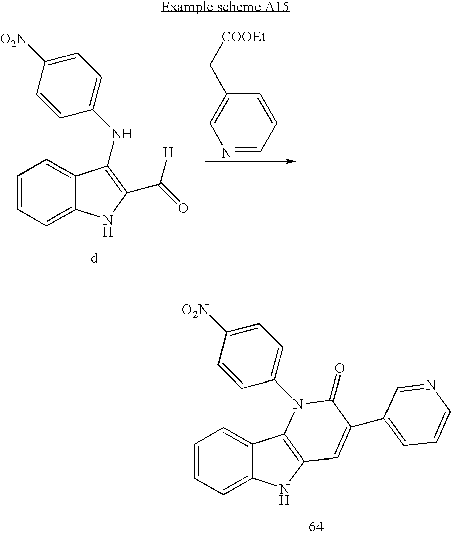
C1=C(C[COOEt])C=CC=N1.C1=CC=C2C(=C1)C(NC1=CC=C([O2N])C=C1)=C(C(=O)[H])N2.C1=CC=C2C(=C1)C1=C(N2)C=C(C2=CC=CN=C2)C(=O)N1C1=CC=C([O2N])C=C1
